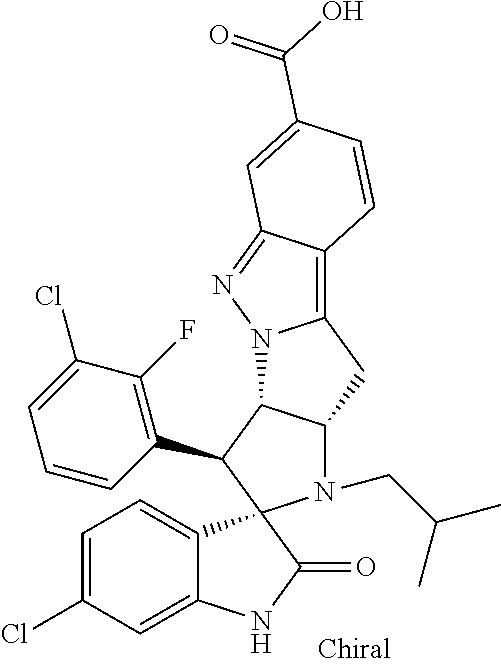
C1=C(Cl)C=C2C(=C1)C1(C(=O)N2)N(CC(C)C)C2C(C1C1=C(F)C(Cl)=CC=C1)N1C(=C3C(=N1)C=C(C(=O)O)C=C3)C2
